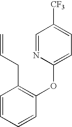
C1=CC=CC(OC2=CC=C([CF3])C=N2)=C1CC=C
